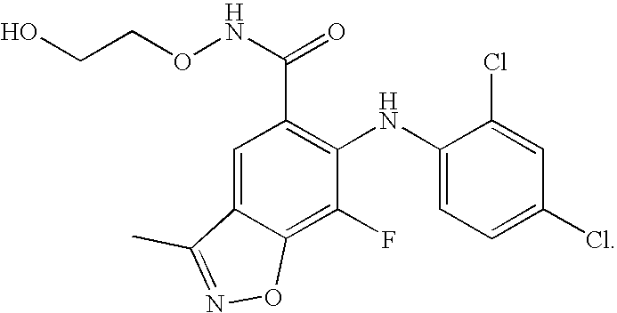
C1=C2C(=C(F)C(NC3=CC=C(Cl)C=C3Cl)=C1C(NOCCO)=O)ON=C2C
